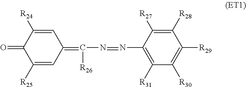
O=C1C([R25])=CC(=C(N=NC2=C([R31])C([R30])=C([R29])C([R28])=C2[R27])[R26])C=C1[R24]
